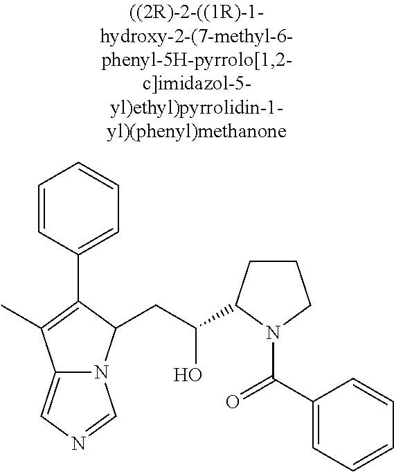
C12=CN=CN1C(CC(C1CCCN1C(C1=CC=CC=C1)=O)O)C(C1=CC=CC=C1)=C2C
